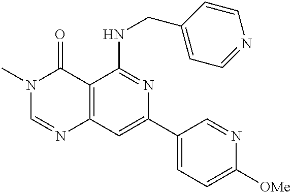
C12=C(C=C(C3=CC=C([OMe])N=C3)N=C1NCC1=CC=NC=C1)N=CN(C)C2=O
